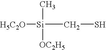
[H5C2O][Si](CS)([OC2H5])C
